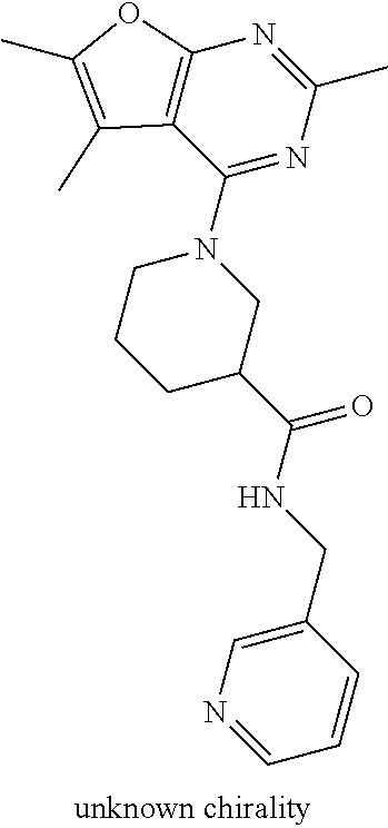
C12=C(C(N3CCCC(C(=O)NCC4=CN=CC=C4)C3)=NC(C)=N1)C(C)=C(C)O2
